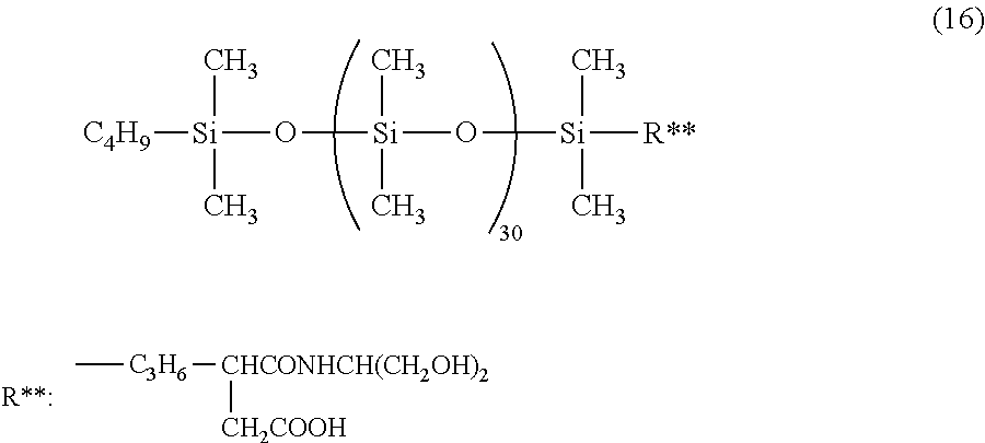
[Si](O[Si](C)(C)[R**])(C)(C)O[Si]([C4H9])(C)C.C[C3H6][CHCONHCH(CH2OH)2][CH2COOH]
